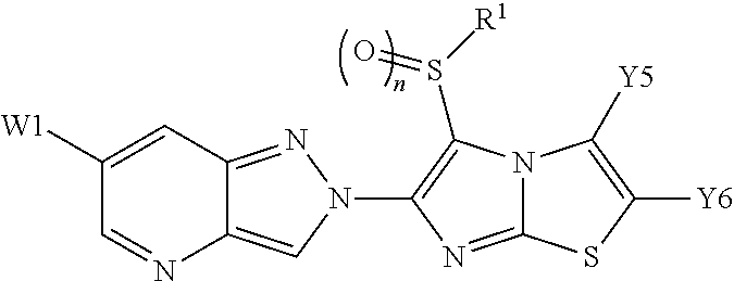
C1([W1])=CC2=NN(C3=C(S([R1])=O)N4C(=N3)SC([Y6])=C4[Y5])C=C2N=C1
